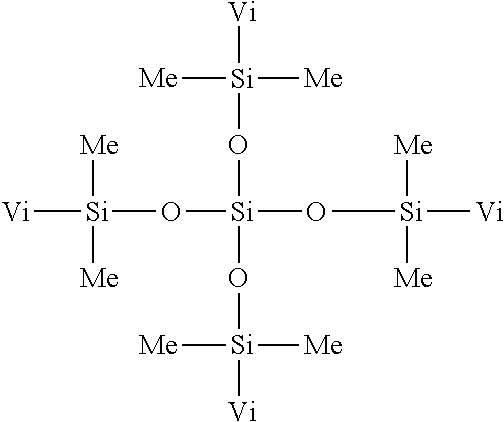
O([Si](O[Si]([Vi])([Me])[Me])(O[Si]([Vi])([Me])[Me])O[Si]([Vi])([Me])[Me])[Si]([Vi])([Me])[Me]
